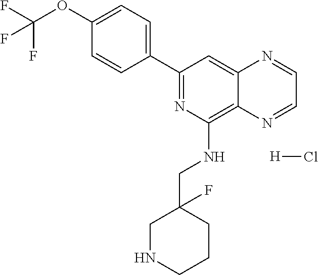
C1(C2=NC(NCC3(F)CNCCC3)=C3C(=C2)N=CC=N3)=CC=C(OC(F)(F)F)C=C1.[H]Cl
